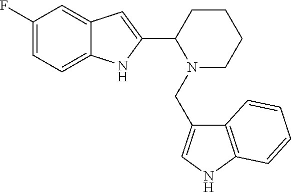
C1(F)=CC=C2C(=C1)C=C(C1N(CC3=CNC4=C3C=CC=C4)CCCC1)N2
